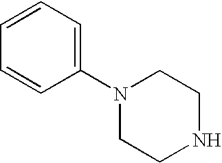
N1(C2=CC=CC=C2)CCNCC1
